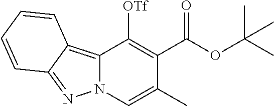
C12=C3C(=NN1C=C(C)C(C(OC(C)(C)C)=O)=C2[OTf])C=CC=C3
